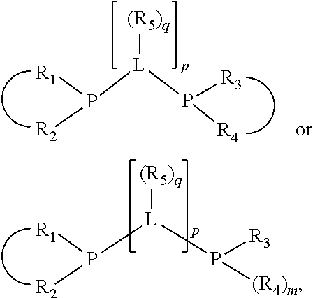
P([L](P([R3])[(R4)m])[(R5)q])([R2])[R1].P([L](P([R3])[R4])[(R5)q])([R2])[R1]
